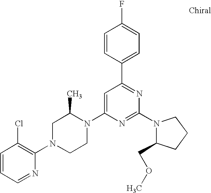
C1=CC=NC(N2CCN(C3=CC(C4=CC=C(F)C=C4)=NC(N4C(COC)CCC4)=N3)C(C)C2)=C1Cl
